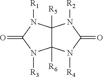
C12([R5])C([R6])(N([R4])C(=O)N1[R2])N([R3])C(=O)N2[R1]
